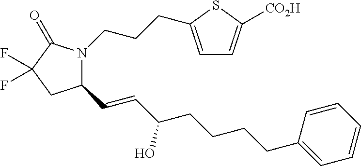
C(CCCC1=CC=CC=C1)C(O)C=CC1N(CCCC2=CC=C([CO2H])S2)C(=O)C(F)(F)C1
